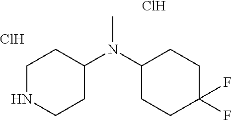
C1NCCC(N(C2CCC(F)(F)CC2)C)C1.Cl.Cl
